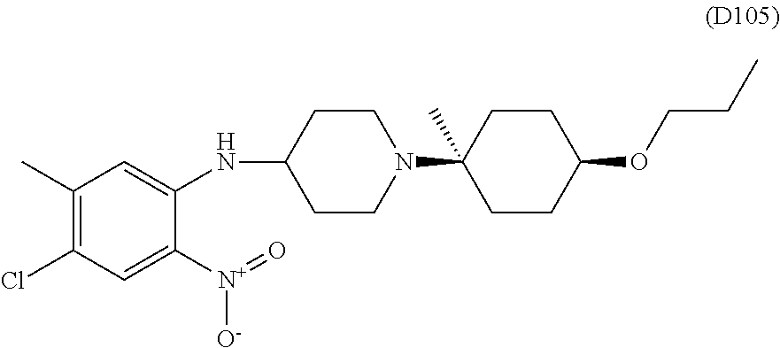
C1(C)=C(Cl)C=C([N+](=O)[O-])C(NC2CCN(C3(C)CCC(OCCC)CC3)CC2)=C1
